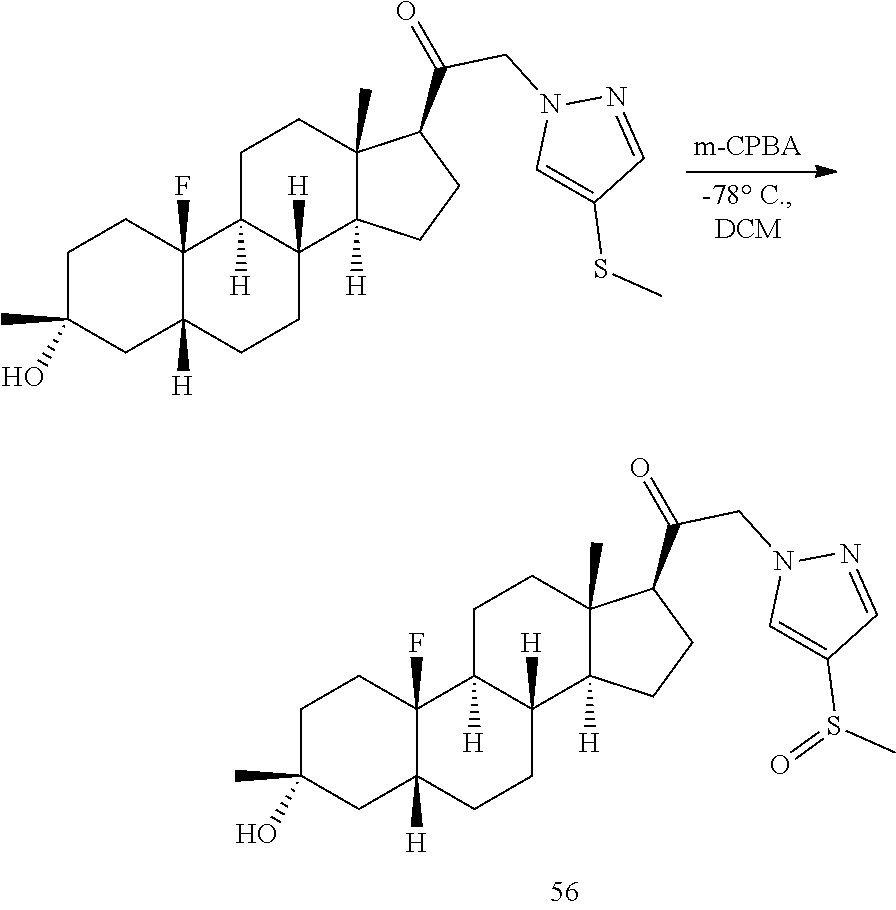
C1C(C)(O)CC2([H])C(F)(C1)C1([H])C([H])(CC2)C2([H])C(C)(CC1)C(C(=O)CN1C=C(S(C)=O)C=N1)CC2.C1C(C)(O)CC2([H])C(F)(C1)C1([H])C([H])(CC2)C2([H])C(C)(CC1)C(C(=O)CN1C=C(SC)C=N1)CC2
